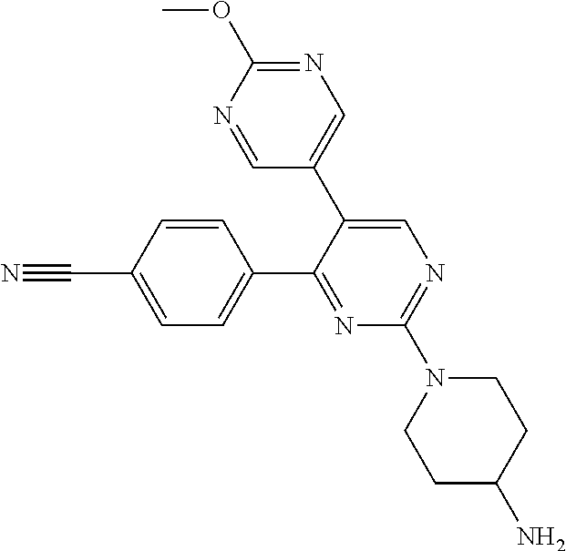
C1(C2=NC(N3CCC(N)CC3)=NC=C2C2=CN=C(OC)N=C2)=CC=C(C#N)C=C1
